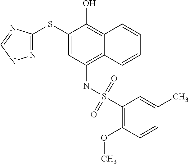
C1(SC2=NNC=N2)=CC(NS(C2=C(OC)C=CC(C)=C2)(=O)=O)=C2C(=C1O)C=CC=C2
